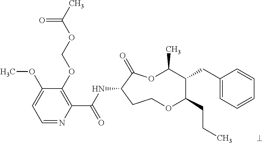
C1=NC(C(NC2C(=O)OC(C)C(CC3=CC=CC=C3)C(CCC)OCC2)=O)=C(OCOC(C)=O)C(OC)=C1
